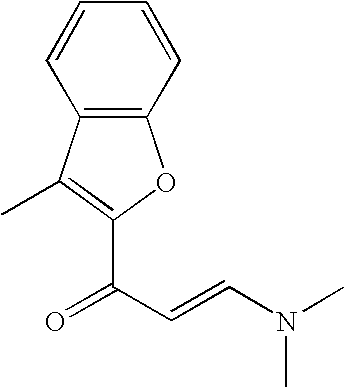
C1=CC=CC2=C1OC(C(=O)C=CN(C)C)=C2C
